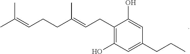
C1(O)=C(CC=C(CCC=C(C)C)C)C(O)=CC(CCC)=C1
